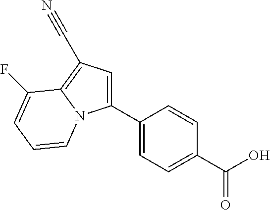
C1(C2=CC=C(C(O)=O)C=C2)=CC(C#N)=C2N1C=CC=C2F
